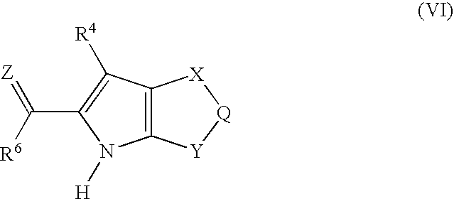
C12=C([Y][Q][X]1)N([H])C(C([R6])=[Z])=C2[R4]
